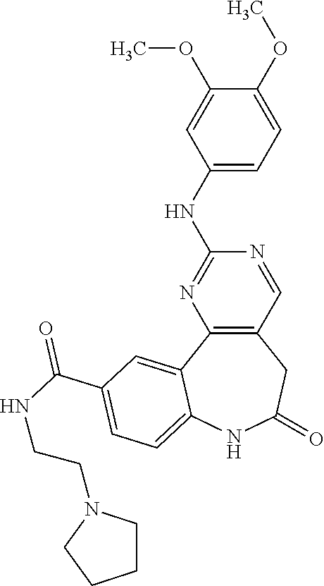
C12=C(C=NC(NC3=CC=C(OC)C(OC)=C3)=N1)CC(=O)NC1=CC=C(C(NCCN3CCCC3)=O)C=C21
